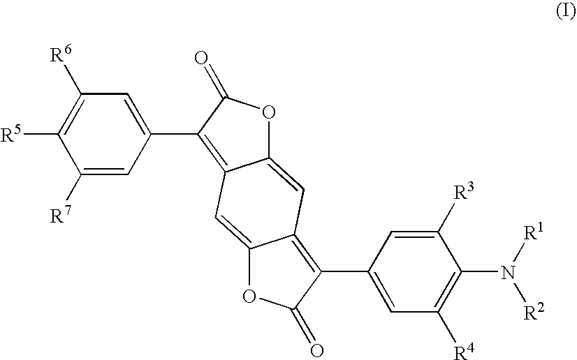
C1([R7])=CC(C2=C3C(=CC4=C(C5=CC([R4])=C(N([R1])[R2])C([R3])=C5)C(=O)OC4=C3)OC2=O)=CC([R6])=C1[R5]
